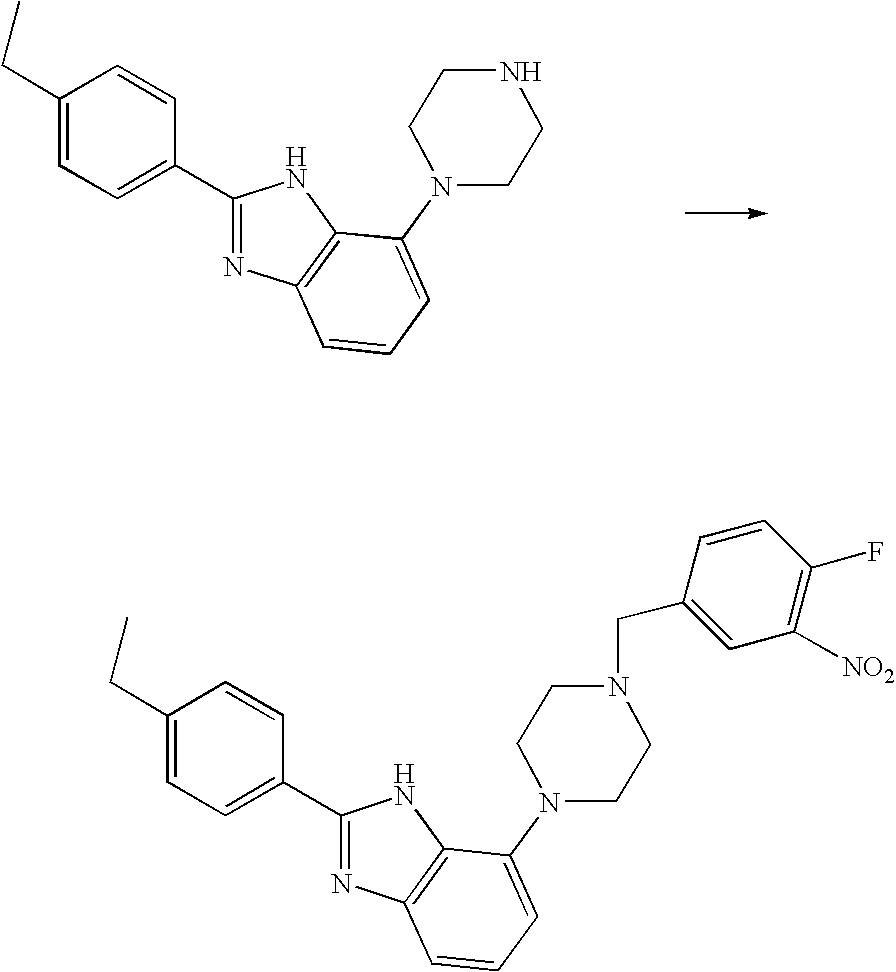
C1(CC)=CC=C(C2=NC3=C(N2)C(N2CCNCC2)=CC=C3)C=C1.C1(CC)=CC=C(C2=NC3=C(N2)C(N2CCN(CC4=CC([NO2])=C(F)C=C4)CC2)=CC=C3)C=C1
